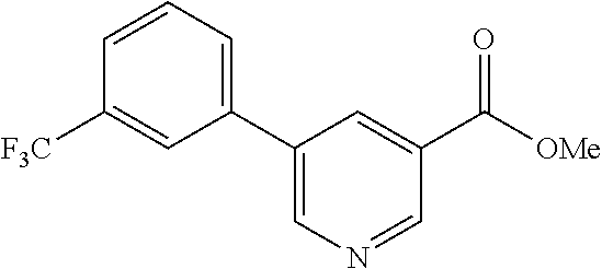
C1(C2=CC=CC([F3C])=C2)=CN=CC(C([OMe])=O)=C1
